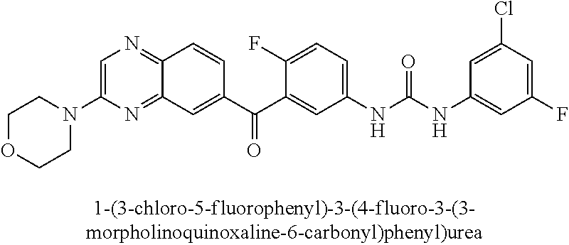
C1OCCN(C2=CN=C3C(=N2)C=C(C(C2=CC(NC(NC4=CC(F)=CC(Cl)=C4)=O)=CC=C2F)=O)C=C3)C1
